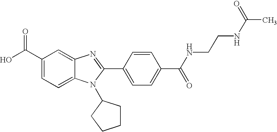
C1(C(O)=O)=CC=C2C(=C1)N=C(C1=CC=C(C(NCCNC(C)=O)=O)C=C1)N2C1CCCC1
